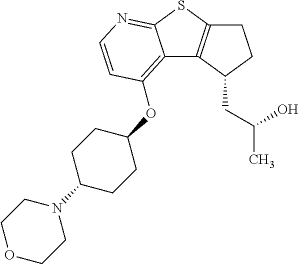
C1C2=C(C(CC(C)O)C1)C1=C(OC3CCC(N4CCOCC4)CC3)C=CN=C1S2
